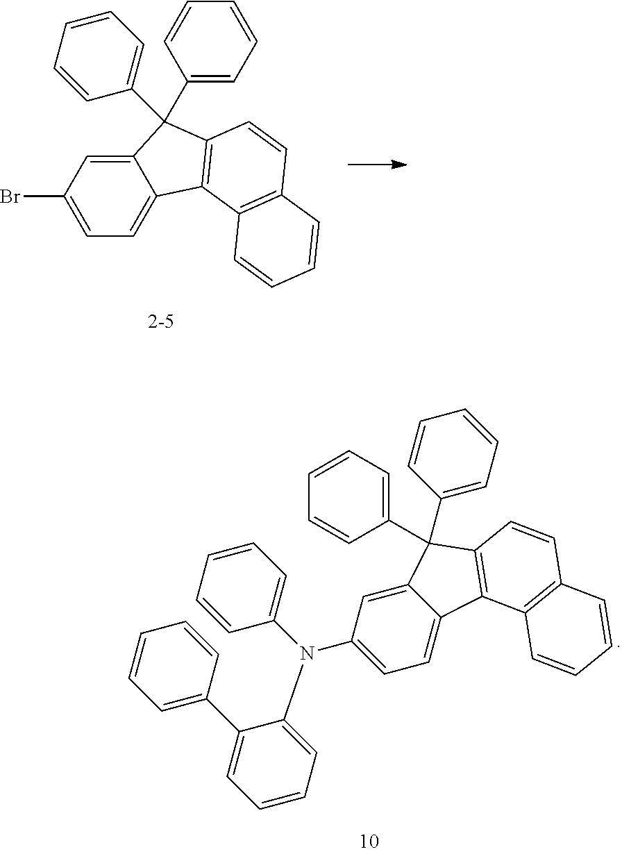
C1(Br)=CC=C2C(=C1)C(C1=CC=CC=C1)(C1=CC=CC=C1)C1=C2C2=C(C=C1)C=CC=C2.C1(N(C2=CC=CC=C2)C2=CC=CC=C2C2=CC=CC=C2)=CC=C2C(=C1)C(C1=CC=CC=C1)(C1=CC=CC=C1)C1=C2C2=C(C=C1)C=CC=C2
